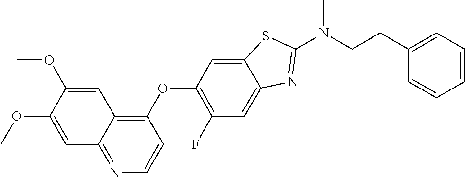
C1=C(OC)C(OC)=CC2=C(OC3=C(F)C=C4C(=C3)SC(N(CCC3=CC=CC=C3)C)=N4)C=CN=C12
